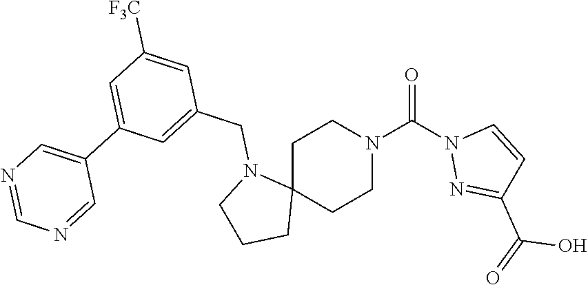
C1C2(CCN(C(N3N=C(C(=O)O)C=C3)=O)C1)N(CC1=CC(C3=CN=CN=C3)=CC([F3C])=C1)CCC2
